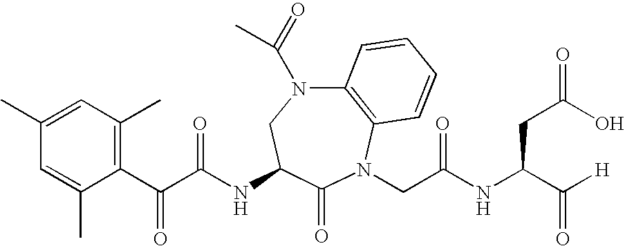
C12=C(N(CC(NC(C([H])=O)CC(=O)O)=O)C(=O)C(NC(C(C3=C(C)C=C(C)C=C3C)=O)=O)CN1C(=O)C)C=CC=C2
